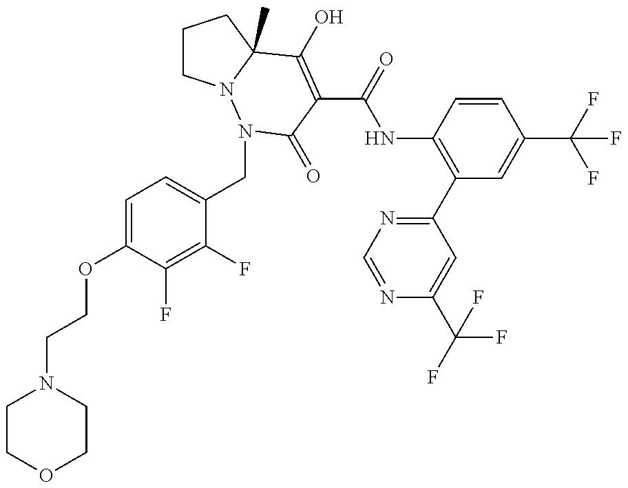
C1COCCN1CCOC1=CC=C(CN2N3CCCC3(C)C(O)=C(C(=O)NC3=C(C4=NC=NC(C(F)(F)F)=C4)C=C(C(F)(F)F)C=C3)C2=O)C(F)=C1F
